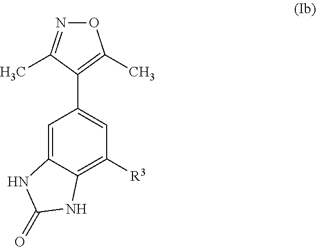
C1=C2C(=C([R3])C=C1C1=C(C)ON=C1C)NC(=O)N2
